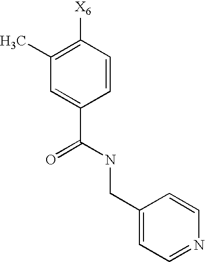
C1(C)=C([X6])C=CC(C(NCC2=CC=NC=C2)=O)=C1
